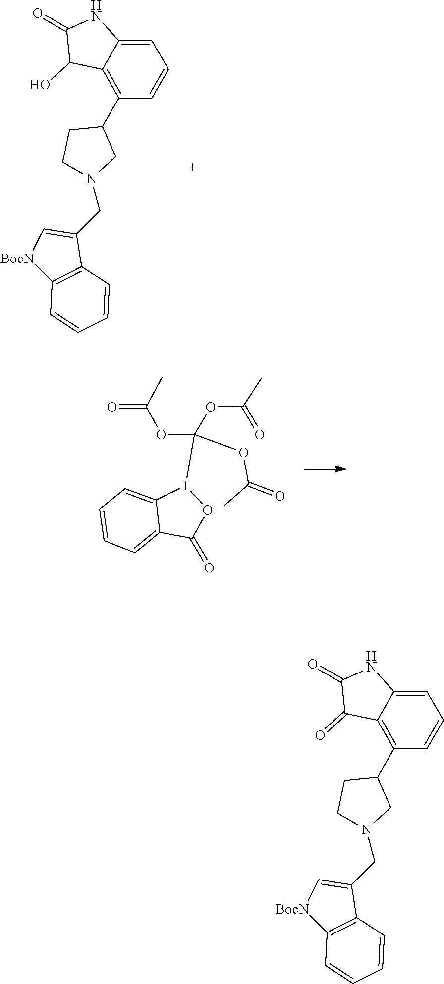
O=C(OC(OC(=O)C)(OC(C)=O)I1C2=CC=CC=C2C(=O)O1)C.C12=C(C3CCN(CC4=C[BocN]C5=C4C=CC=C5)C3)C=CC=C1NC(=O)C2O.C12=C(C3CCN(CC4=C[BocN]C5=C4C=CC=C5)C3)C=CC=C1NC(=O)C2=O
